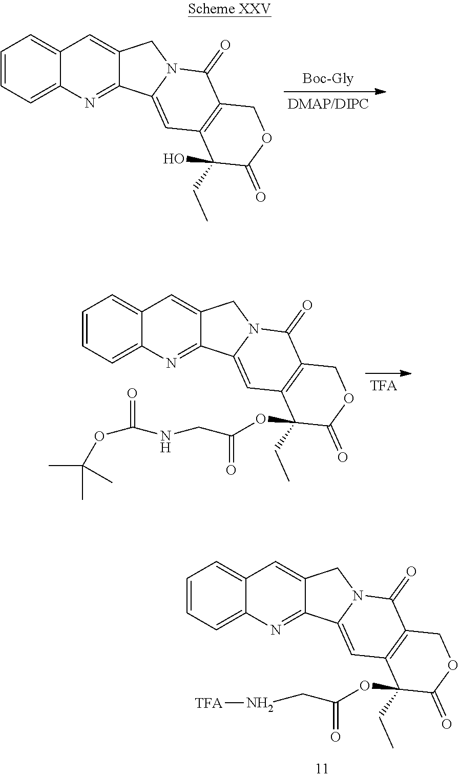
C1=CC=C2C(=C1)C=C1C(=N2)C2=CC3=C(C(=O)N2C1)COC(=O)C3(CC)OC(CN[TFA])=O.C1=CC=C2C(=C1)C=C1C(=N2)C2=CC3=C(C(=O)N2C1)COC(=O)C3(CC)O.C1=CC=C2C(=C1)C=C1C(=N2)C2=CC3=C(C(=O)N2C1)COC(=O)C3(CC)OC(CNC(OC(C)(C)C)=O)=O
